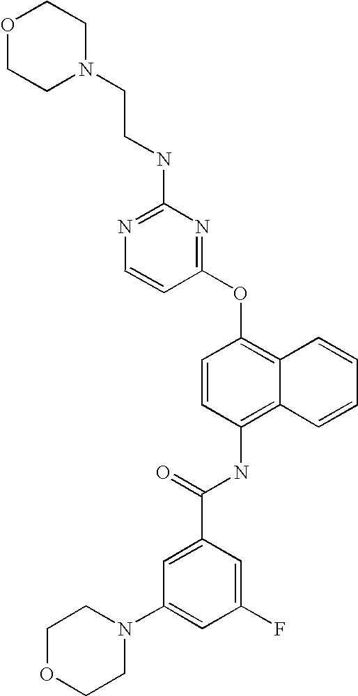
N1=C(NCCN2CCOCC2)N=C(OC2=C3C(=C(NC(C4=CC(N5CCOCC5)=CC(F)=C4)=O)C=C2)C=CC=C3)C=C1
